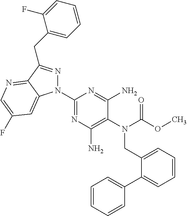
C1(N2N=C(CC3=CC=CC=C3F)C3=NC=C(F)C=C23)=NC(N)=C(N(C(OC)=O)CC2=CC=CC=C2C2=CC=CC=C2)C(N)=N1
